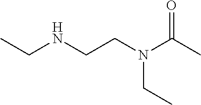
N(CCN(C(C)=O)CC)CC
